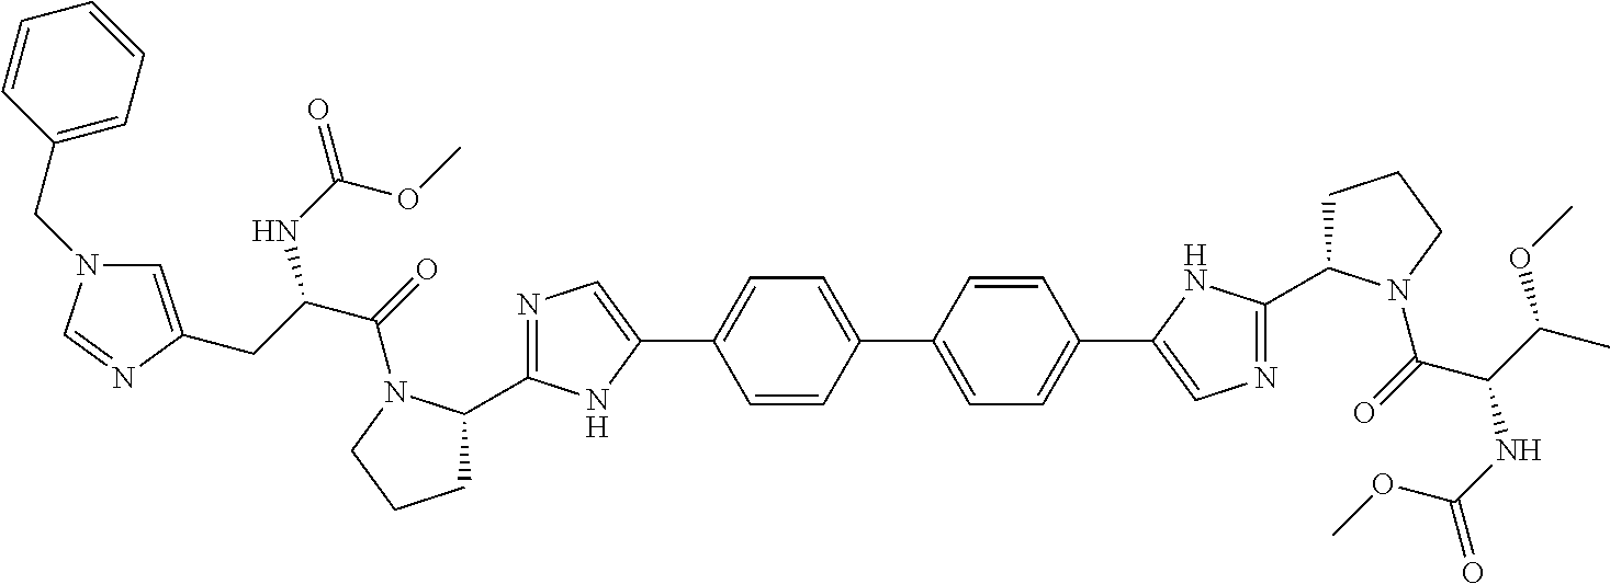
C1=CC(C2=CC=C(C3=CN=C(C4CCCN4C(=O)C(C(C)OC)NC(=O)OC)N3)C=C2)=CC=C1C1=CN=C(C2CCCN2C(=O)C(CC2=CN(CC3=CC=CC=C3)C=N2)NC(=O)OC)N1
